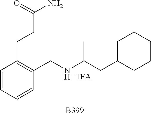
[B399].C1=CC=CC(CNC(CC2CCCCC2)C)=C1CCC(N)=O
